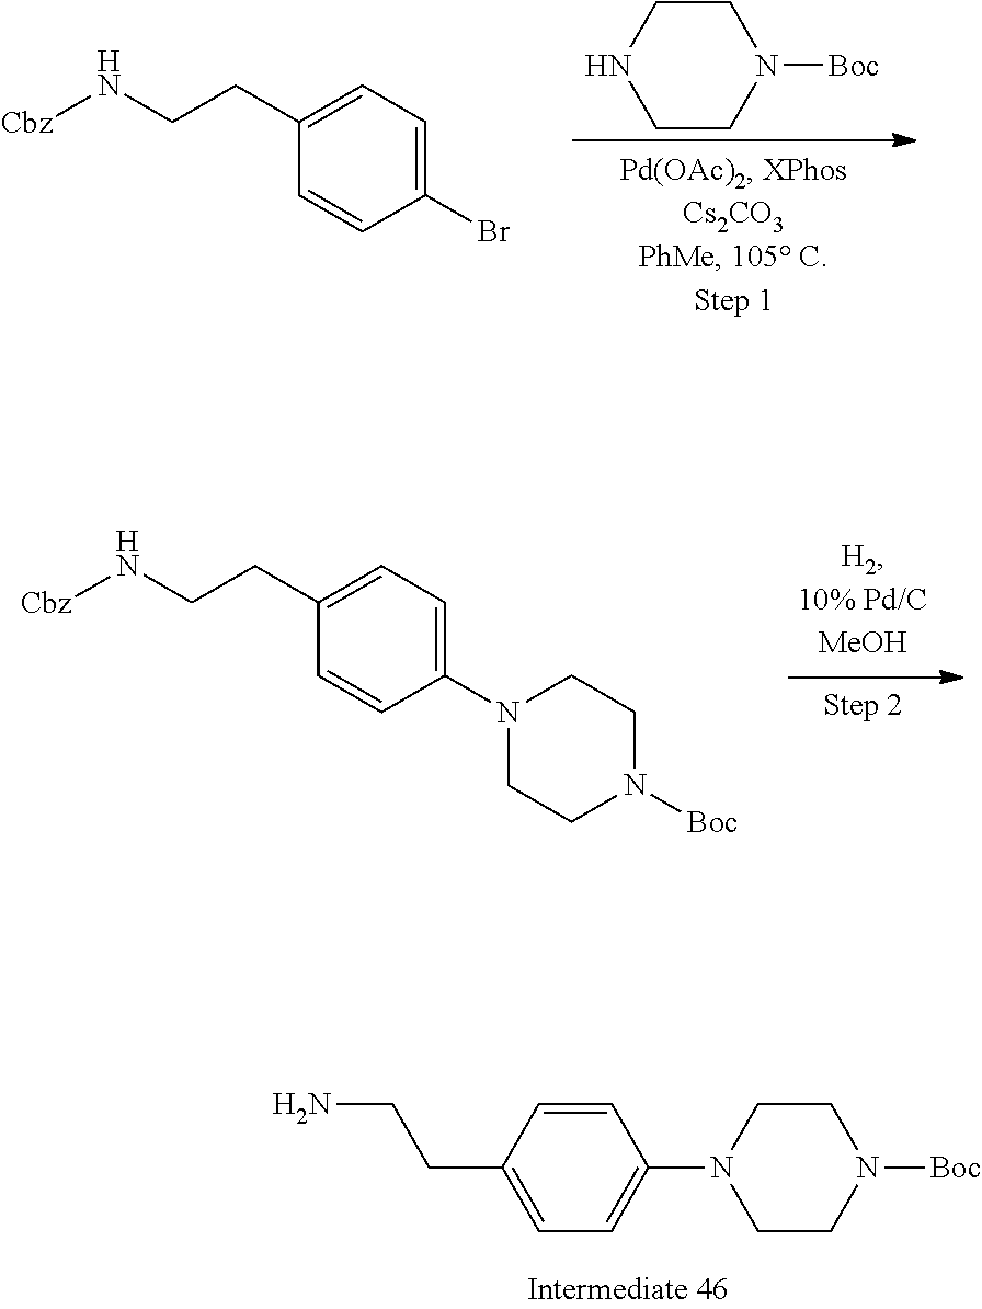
C1=C(CCN[Cbz])C=CC(Br)=C1.C1CNCCN1[Boc].C1=C(CCN[Cbz])C=CC(N2CCN([Boc])CC2)=C1.C1=CC(CCN)=CC=C1N1CCN([Boc])CC1
